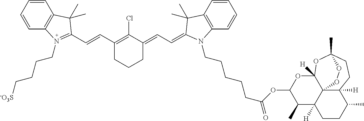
C1(C=CC2=N(CCCC[-O3S])C3=C(C=CC=C3)C2(C)C)=C(Cl)C(=CC=C2C(C)(C)C3=C(C=CC=C3)N2CCCCCC(=O)OC2C(C)C3([H])C45C([H])(O2)OC(C)(CCC4([H])C(C)CC3)OO5)CCC1
